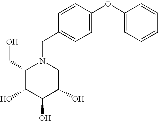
C1(CO)C(O)C(O)C(O)CN1CC1=CC=C(OC2=CC=CC=C2)C=C1
